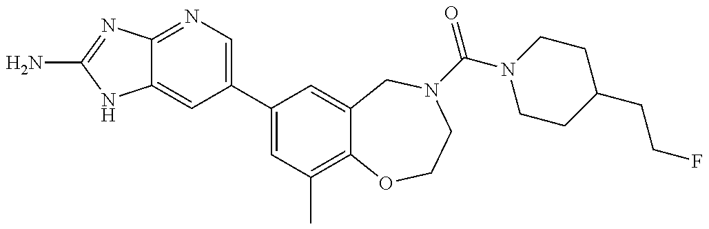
C12=NC=C(C3=CC(C)=C4C(=C3)CN(C(N3CCC(CCF)CC3)=O)CCO4)C=C1NC(N)=N2
